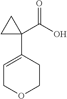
C1=C(C2(C(O)=O)CC2)CCOC1
